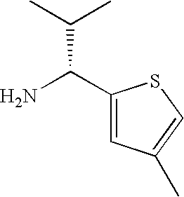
C1(C(N)C(C)C)=CC(C)=CS1
